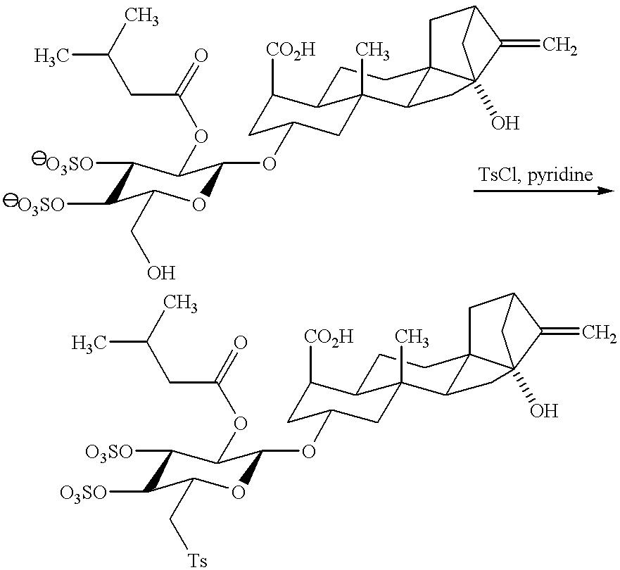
C1([O3SO])C([O3SO])C(CO)OC(OC2CC([CO2H])C3CCC45C(C3(C)C2)CC42(O)C(=C)C(C5)C2)C1OC(CC(C)C)=O.C1([O3SO])C(OC(CC(C)C)=O)C(OC2CC([CO2H])C3CCC45C(C3(C)C2)CC42(O)CC(C5)C2=C)OC(C[Ts])C1[O3SO]
